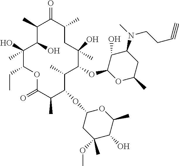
C1(C)C(O)C(C)(O)C(CC)OC(=O)C(C)C(OC2CC(OC)(C)C(O)C(C)O2)C(C)C(OC2OC(C)CC(N(C)CCC#C)C2O)C(C)(O)CC(C)C1=O
